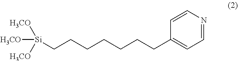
C1=NC=CC(CCCCCCC[Si]([H3CO])([H3CO])[H3CO])=C1
